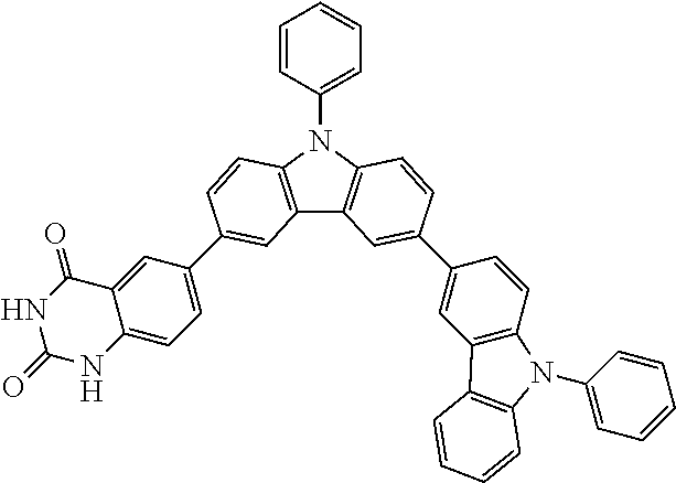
C1=CC(N2C3=C(C4=C2C=CC(C2=CC5=C(C=C2)N(C2=CC=CC=C2)C2=C5C=CC=C2)=C4)C=C(C2=CC=C4C(=C2)C(=O)NC(=O)N4)C=C3)=CC=C1
